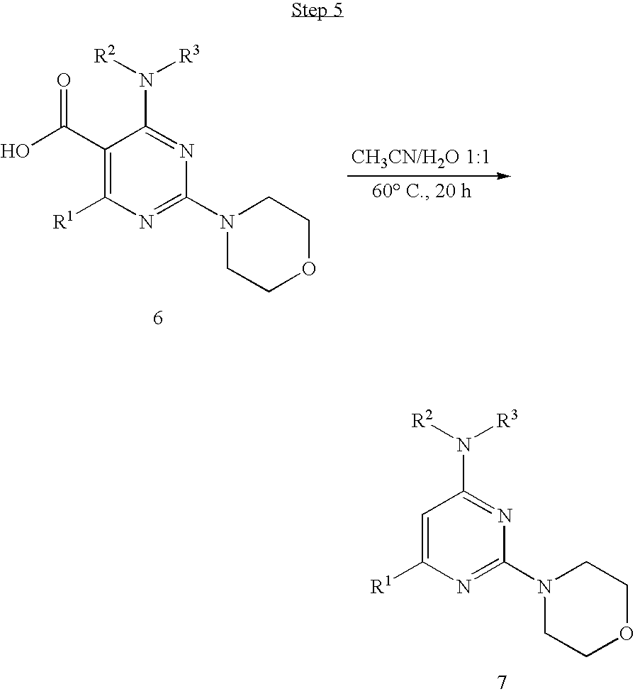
C1=C([R1])N=C(N2CCOCC2)N=C1N([R2])[R3].OC(C1=C([R1])N=C(N2CCOCC2)N=C1N([R2])[R3])=O
